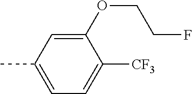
C1(OCCF)=CC(C)=CC=C1[CF3]
